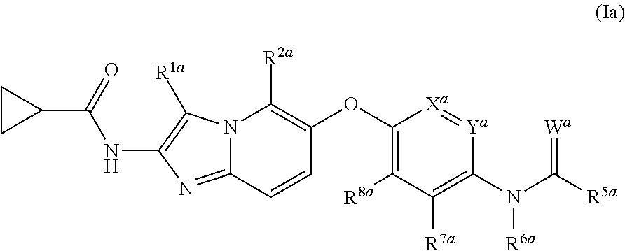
C1=CC(OC2=C([R8a])C([R7a])=C(N([R6a])C(=[Wa])[R5a])[Ya]=[Xa]2)=C([R2a])N2C1=NC(NC(=O)C1CC1)=C2[R1a]
